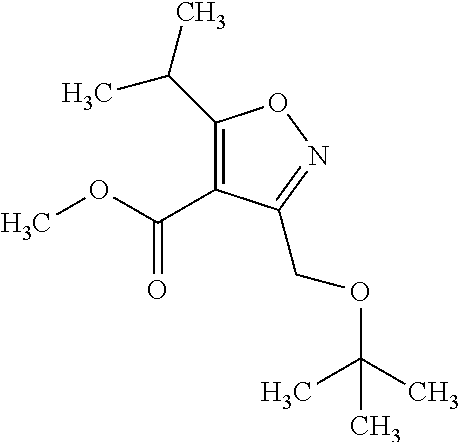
C1(C(C)C)=C(C(OC)=O)C(COC(C)(C)C)=NO1
